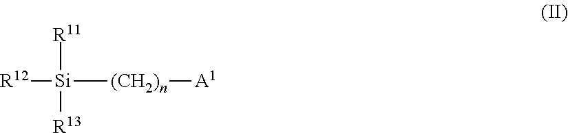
[R12][Si]([R11])([R13])[(CH2)n][A1]
